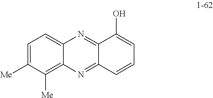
C12=CC=C([Me])C([Me])=C1N=C1C(=N2)C(O)=CC=C1
